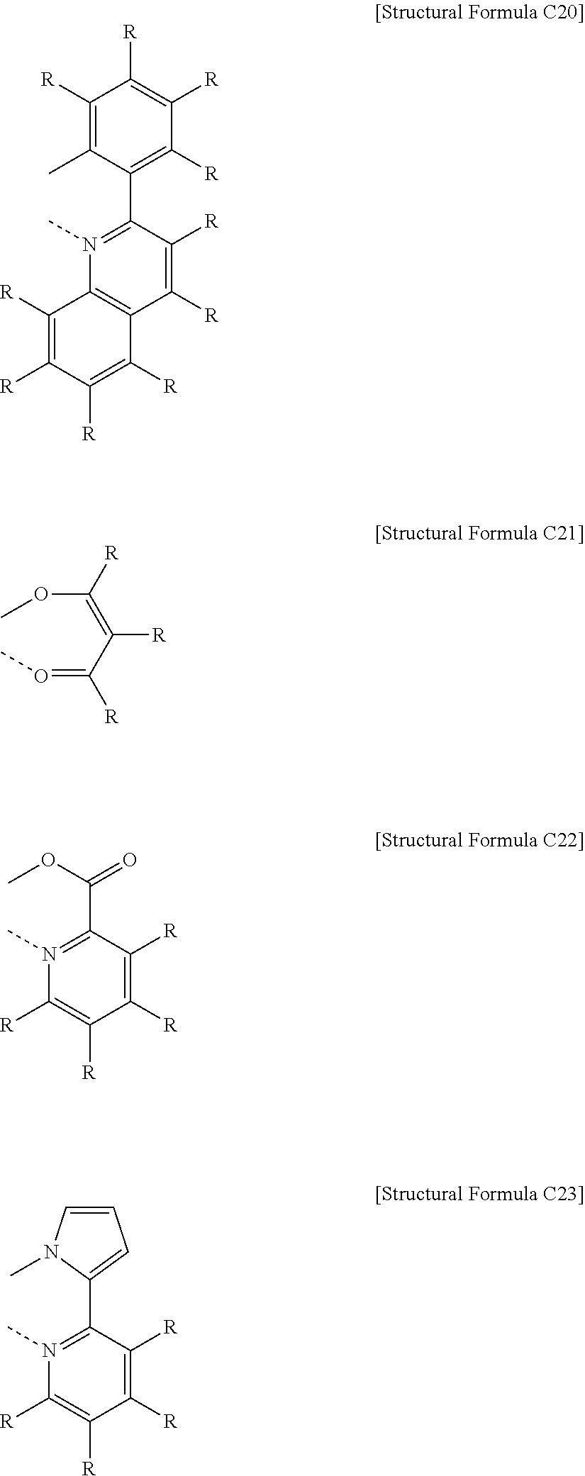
C1([R])=C(C)C(C2=N(C)C3=C(C([R])=C2[R])C([R])=C([R])C([R])=C3[R])=C([R])C([R])=C1[R].O(=C(C(=C(OC)[R])[R])[R])C.C1([R])=C([R])C(C(OC)=O)=N(C)C([R])=C1[R].C1([R])=C([R])C(C2=CC=CN2C)=N(C)C([R])=C1[R]
